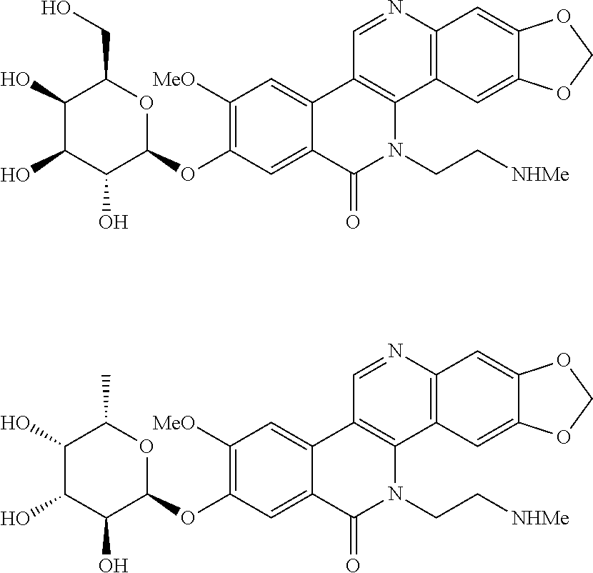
C1=C2C(=CC([MeO])=C1OC1C(O)C(O)C(O)C(CO)O1)C1=C(N(CC[NHMe])C2=O)C2=C(N=C1)C=C1C(=C2)OCO1.C1=C2C(=CC([MeO])=C1OC1C(O)C(O)C(O)C(C)O1)C1=C(N(CC[NHMe])C2=O)C2=C(N=C1)C=C1C(=C2)OCO1
